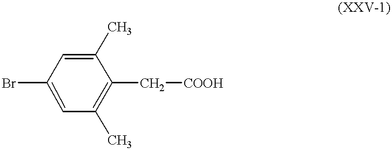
BrC1=CC(C)=C(C[COOH])C(C)=C1
